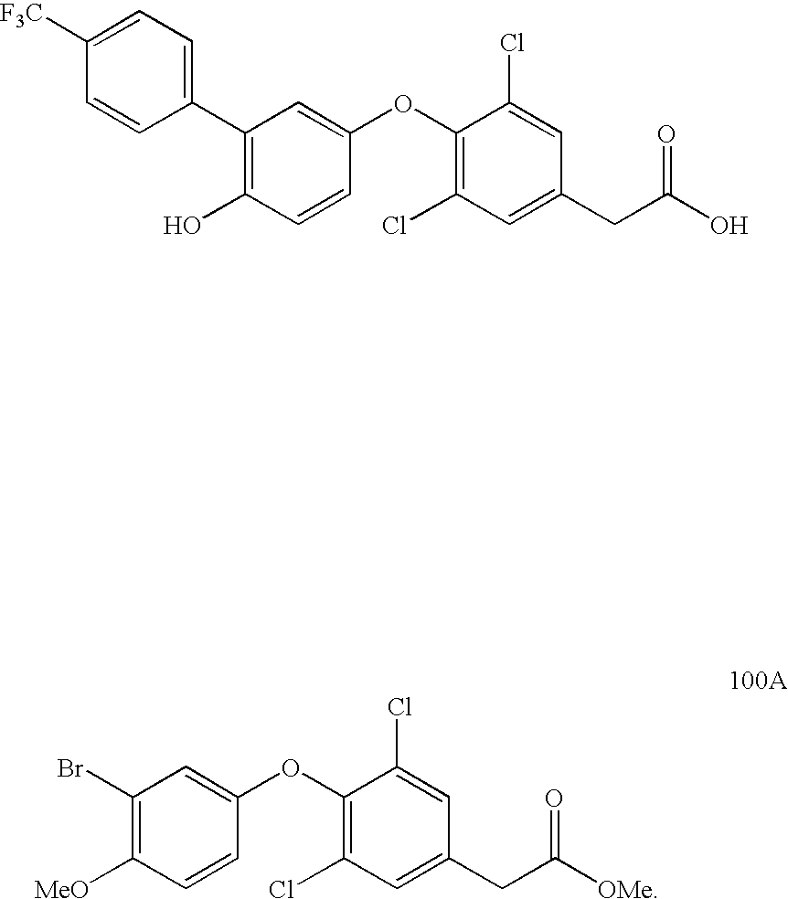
C1(C2=CC=C([F3C])C=C2)=C(O)C=CC(OC2=C(Cl)C=C(CC(=O)O)C=C2Cl)=C1.C1(Br)=C([MeO])C=CC(OC2=C(Cl)C=C(CC(=O)[OMe])C=C2Cl)=C1
